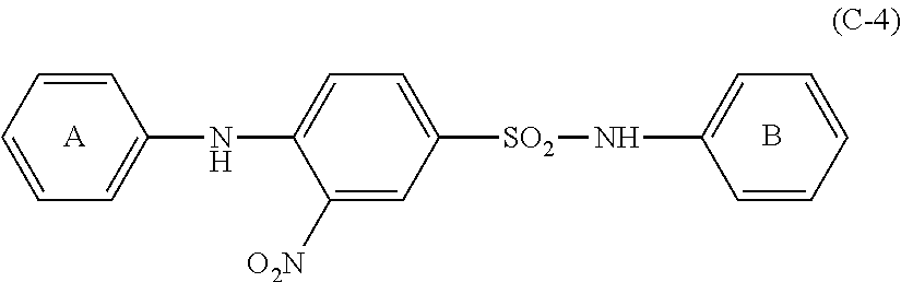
C1=CC=CC=C1NC1=CC=C([SO2]NC2=CC=CC=C2)C=C1[O2N].[A].B
